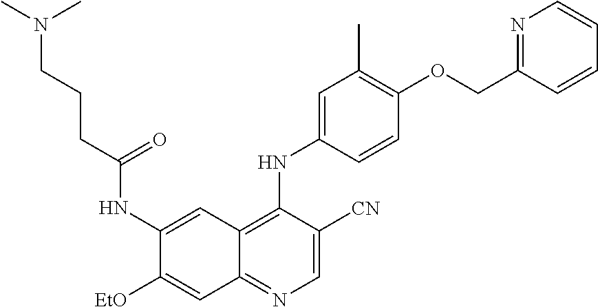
C1=C([CN])C(NC2=CC(C)=C(OCC3=NC=CC=C3)C=C2)=C2C(=N1)C=C([EtO])C(NC(CCCN(C)C)=O)=C2
